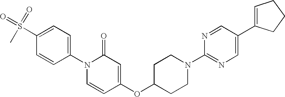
C1(S(=O)(=O)C)=CC=C(N2C=CC(OC3CCN(C4=NC=C(C5=CCCC5)C=N4)CC3)=CC2=O)C=C1
